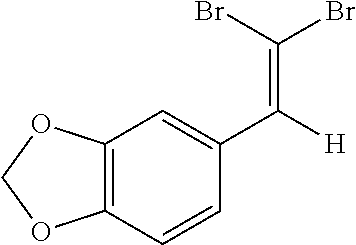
C12=C(C=CC(C([H])=C(Br)Br)=C1)OCO2
